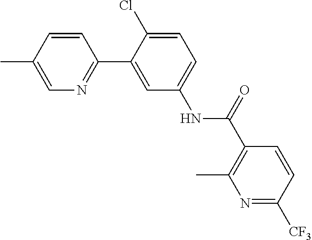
C1=CC(C)=CN=C1C1=CC(NC(C2=C(C)N=C([CF3])C=C2)=O)=CC=C1Cl
